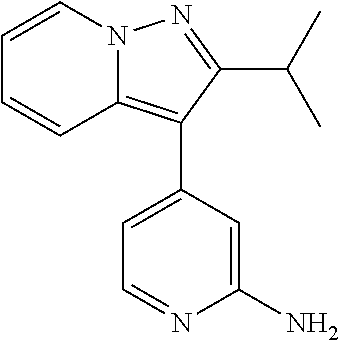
N12C(=C(C3=CC=NC(N)=C3)C(C(C)C)=N1)C=CC=C2
